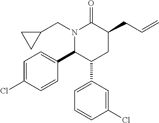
N1(CC2CC2)C(C2=CC=C(Cl)C=C2)C(C2=CC=CC(Cl)=C2)CC(CC=C)C1=O
